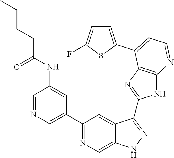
C1=NC=C(C2=NC=C3C(=C2)C(C2=NC4=C(N2)N=CC=C4C2=CC=C(F)S2)=NN3)C=C1NC(CCCC)=O
